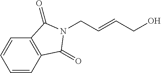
C1=CC2=C(C=C1)C(=O)N(CC=CCO)C2=O
